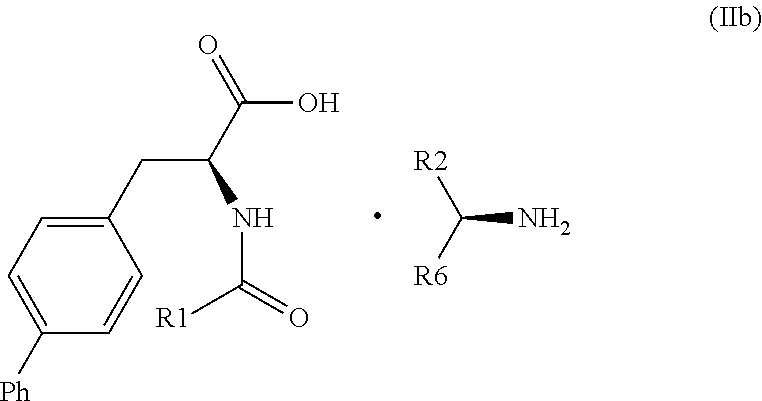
C1(CC(C(=O)O)NC(=O)[R1])=CC=C([Ph])C=C1.C(N)([R2])[R6]
